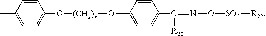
C1=CC(C)=CC=C1O[(CH2)v]OC1=CC=C(C(=NO[SO2][R22])[R20])C=C1
